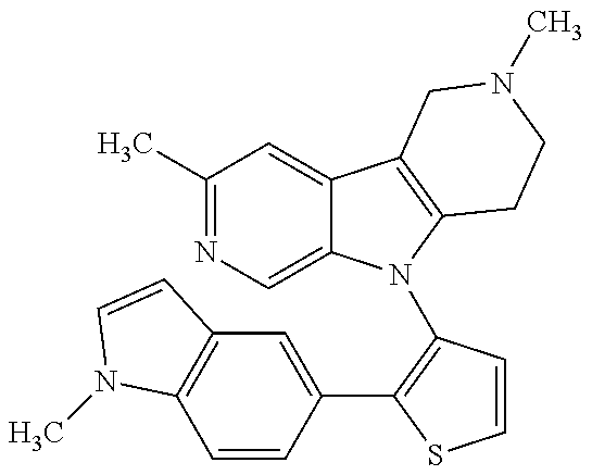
C1(C)=NC=C2C(=C1)C1=C(N2C2=C(C3=CC4=C(C=C3)N(C)C=C4)SC=C2)CCN(C)C1
